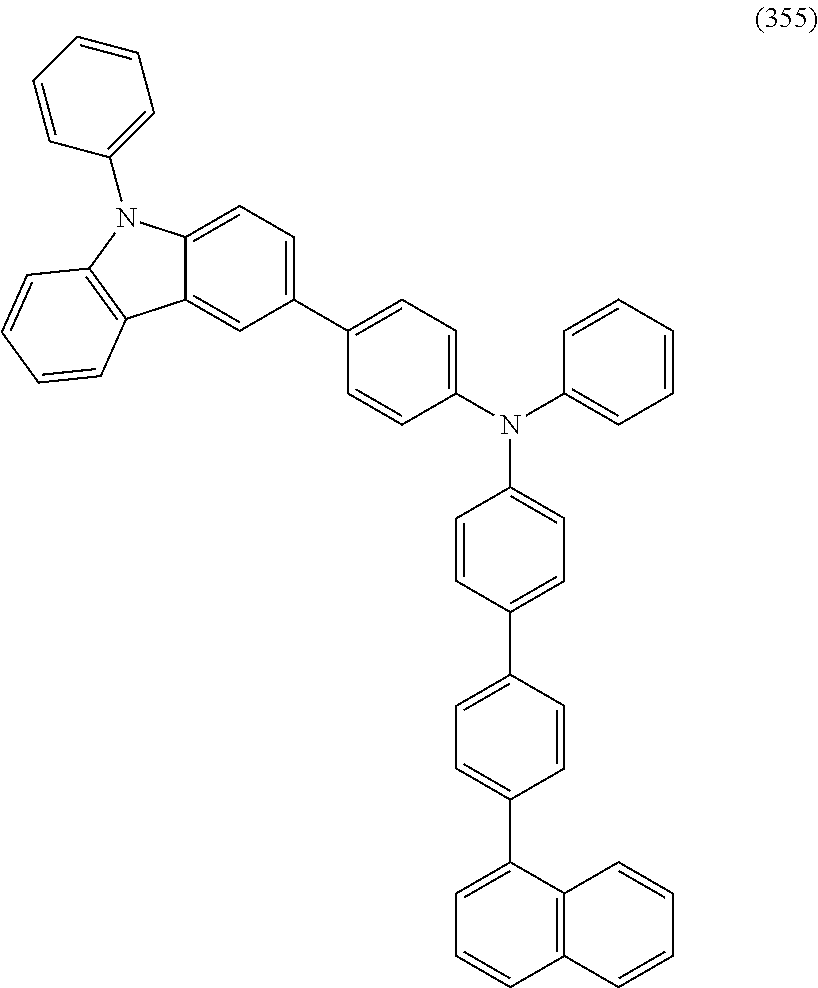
C1=C(C2=CC=C(N(C3=CC=CC=C3)C3=CC=C(C4=CC=C(C5=CC=CC6=C5C=CC=C6)C=C4)C=C3)C=C2)C=C2C(=C1)N(C1=CC=CC=C1)C1=C2C=CC=C1
